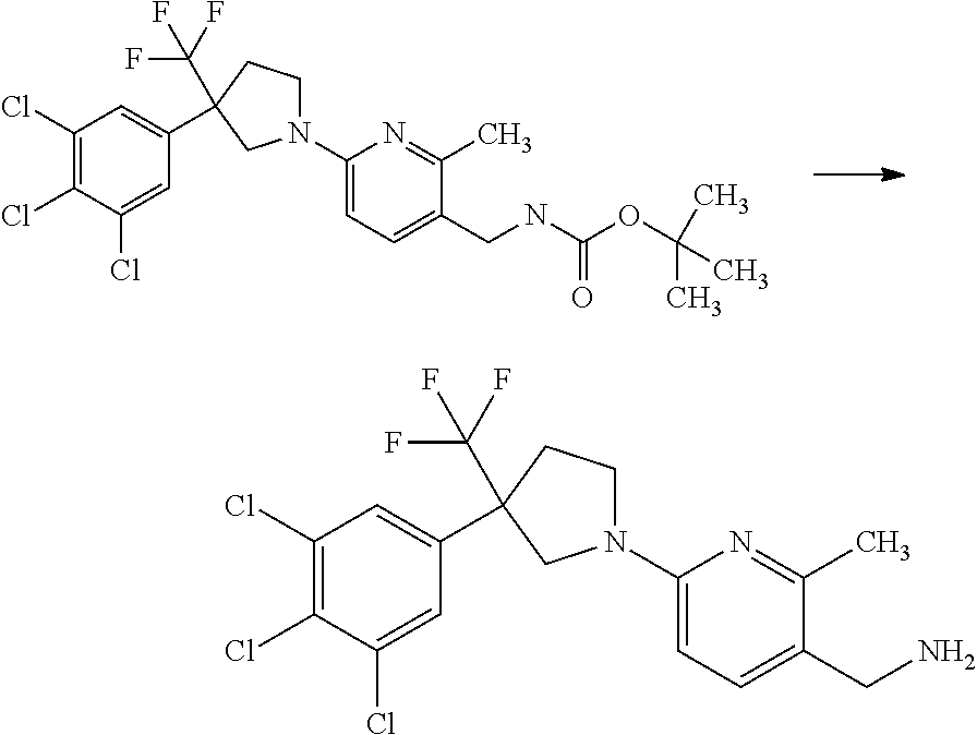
C1(Cl)=C(Cl)C(Cl)=CC(C2(C(F)(F)F)CCN(C3=CC=C(CNC(OC(C)(C)C)=O)C(C)=N3)C2)=C1.C1(Cl)=C(Cl)C(Cl)=CC(C2(C(F)(F)F)CCN(C3=CC=C(CN)C(C)=N3)C2)=C1
